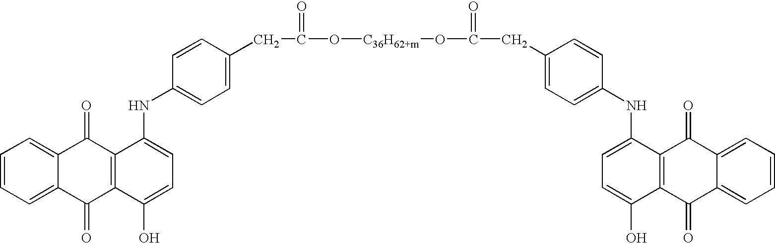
C1=CC=C2C(=C1)C(=O)C1=C(C2=O)C(O)=CC=C1NC1=CC=C(CC(O[C36H62+m]OC(CC2=CC=C(NC3=CC=C(O)C4=C3C(=O)C3=CC=CC=C3C4=O)C=C2)=O)=O)C=C1
